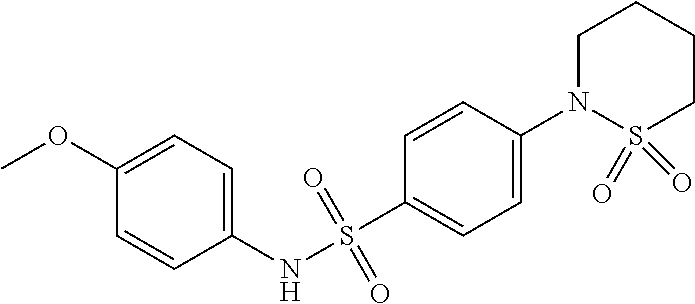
C1=CC(NS(C2=CC=C(N3S(=O)(=O)CCCC3)C=C2)(=O)=O)=CC=C1OC
